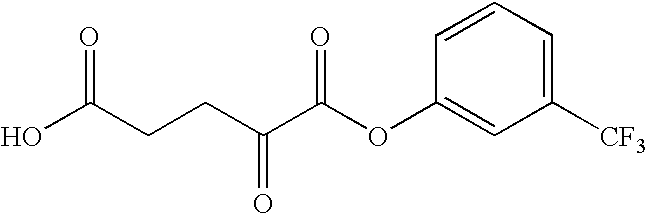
OC(CCC(C(OC1=CC([CF3])=CC=C1)=O)=O)=O
